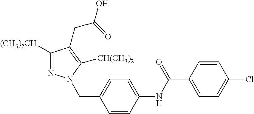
C1([(CH3)2CH])=NN(CC2=CC=C(NC(C3=CC=C(Cl)C=C3)=O)C=C2)C([CH(CH3)2])=C1CC(=O)O
